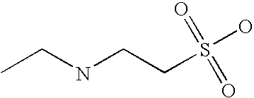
CCNCCS(=O)(=O)O
